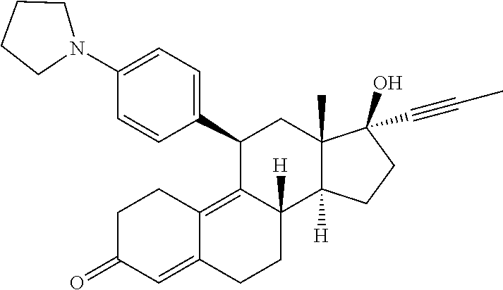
N1(C2=CC=C(C3C4=C5C(=CC(=O)CC5)CCC4([H])C4([H])C(C)(C3)C(O)(C#CC)CC4)C=C2)CCCC1
